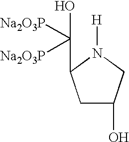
C1C(O)CN([H])C1C(O)([Na2O3P])[Na2O3P]
